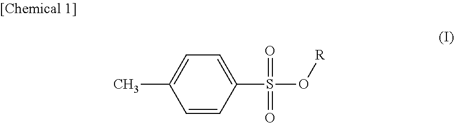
C1=CC(S(O[R])(=O)=O)=CC=C1C
